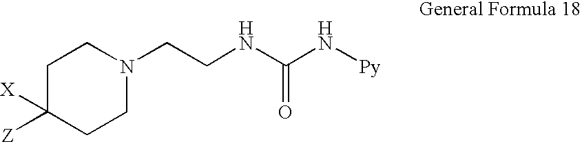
C1CN(CCNC(N[Py])=O)CCC1([Z])[X]
